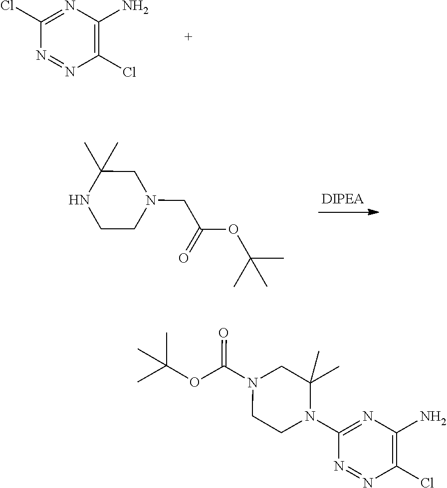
ClC1=NC(N)=C(Cl)N=N1.C(OC(CN1CC(C)(C)NCC1)=O)(C)(C)C.C1CN(C2=NC(N)=C(Cl)N=N2)C(C)(C)CN1C(OC(C)(C)C)=O
